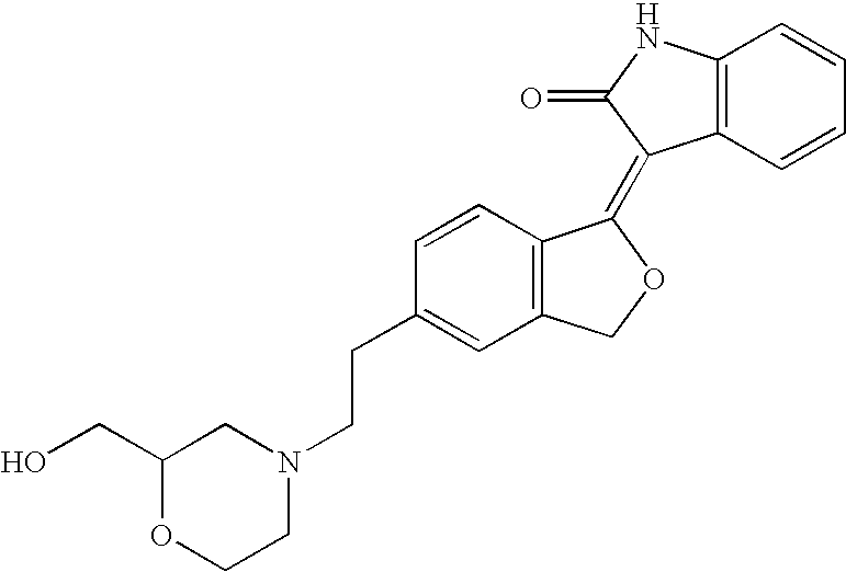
C12=C(C=CC=C1)C(=C1C3=C(CO1)C=C(CCN1CC(CO)OCC1)C=C3)C(=O)N2
